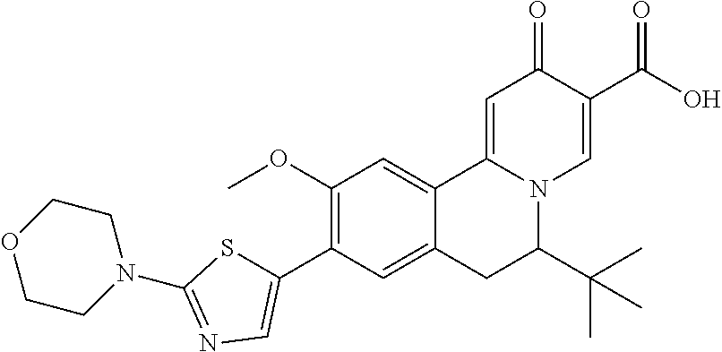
C1(OC)=C(C2=CN=C(N3CCOCC3)S2)C=C2C(=C1)C1=CC(=O)C(C(=O)O)=CN1C(C(C)(C)C)C2
